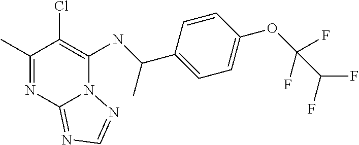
C1(C)=NC2=NC=NN2C(NC(C2=CC=C(OC(C(F)F)(F)F)C=C2)C)=C1Cl
